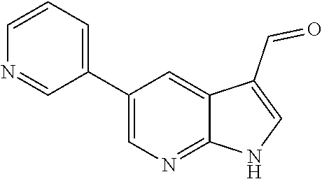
C1(C2=CC=CN=C2)=CN=C2C(=C1)C(C=O)=CN2
